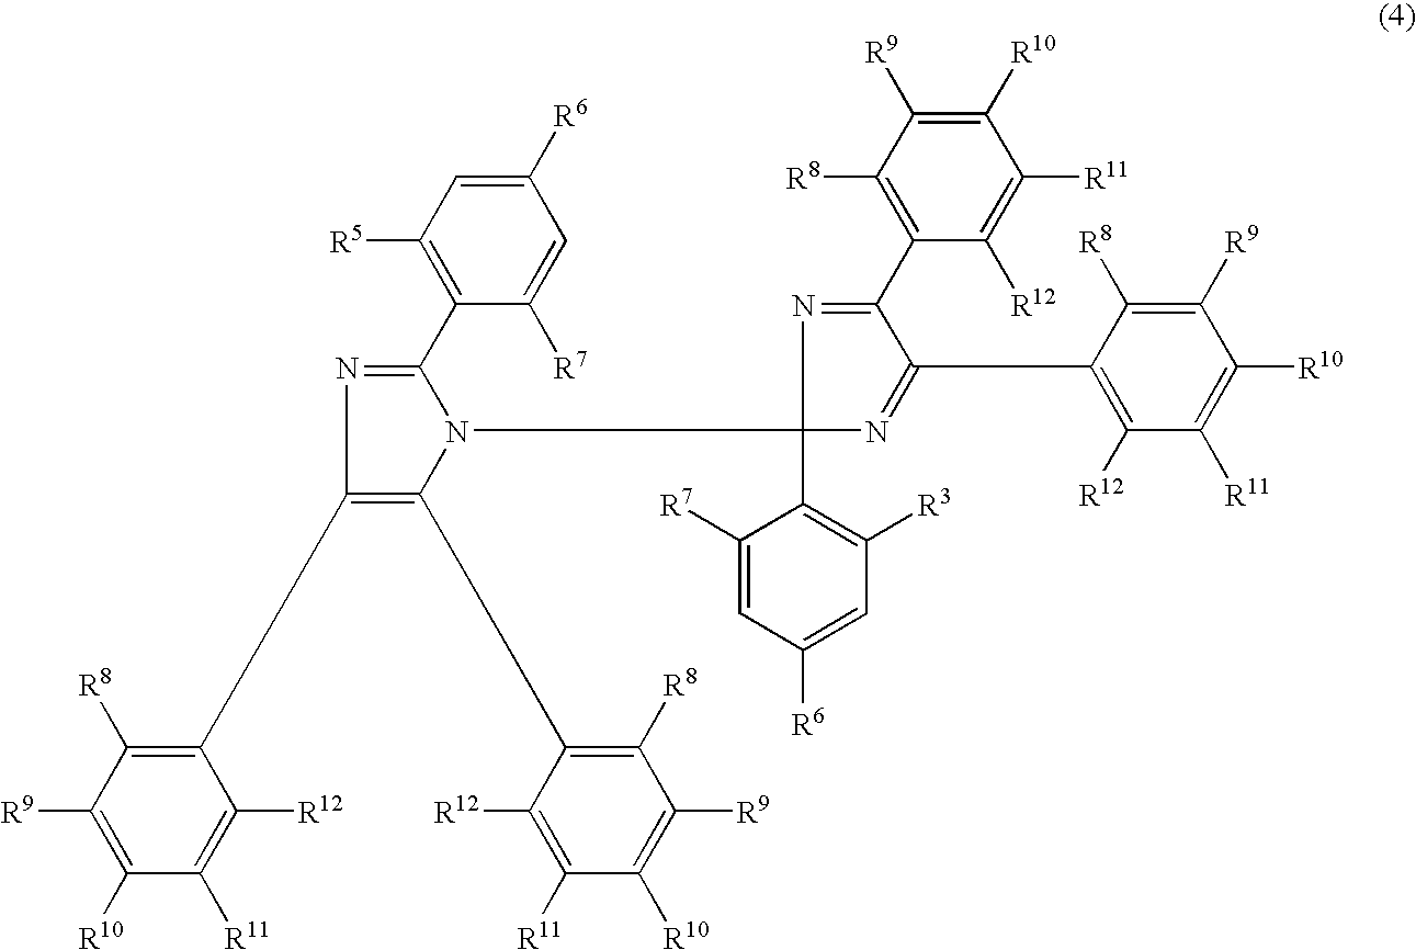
C1([R6])=CC([R5])=C(C2=NC(C3=C([R8])C([R9])=C([R10])C([R11])=C3[R12])=C(C3=C([R8])C([R9])=C([R10])C([R11])=C3[R12])N2C2(C3=C([R3])C=C([R6])C=C3[R7])N=C(C3=C([R12])C([R11])=C([R10])C([R9])=C3[R8])C(C3=C([R8])C([R9])=C([R10])C([R11])=C3[R12])=N2)C([R7])=C1
